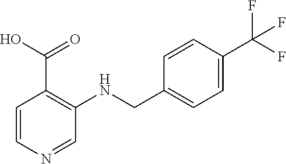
C1(CNC2=C(C(O)=O)C=CN=C2)=CC=C(C(F)(F)F)C=C1
